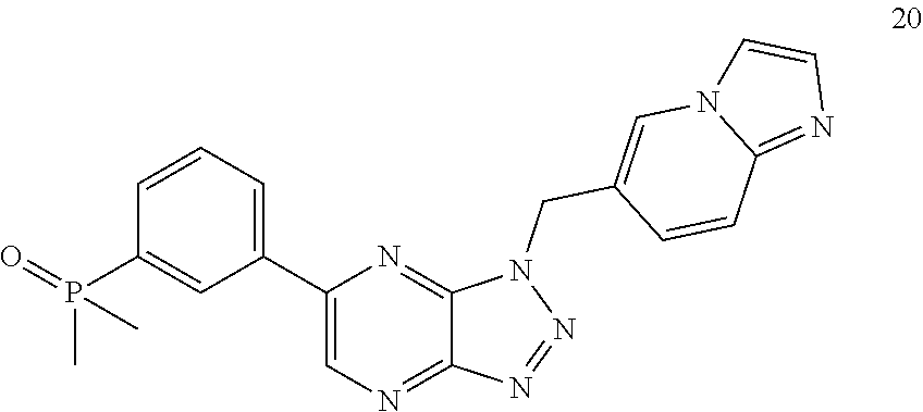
C1(C2=CC=CC(P(=O)(C)C)=C2)=CN=C2C(=N1)N(CC1=CN3C(=NC=C3)C=C1)N=N2
